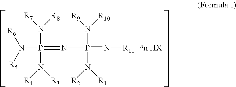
N(P(=NP(=N[R11])(N([R9])[R10])N([R1])[R2])(N([R7])[R8])N([R4])[R3])([R5])[R6]
